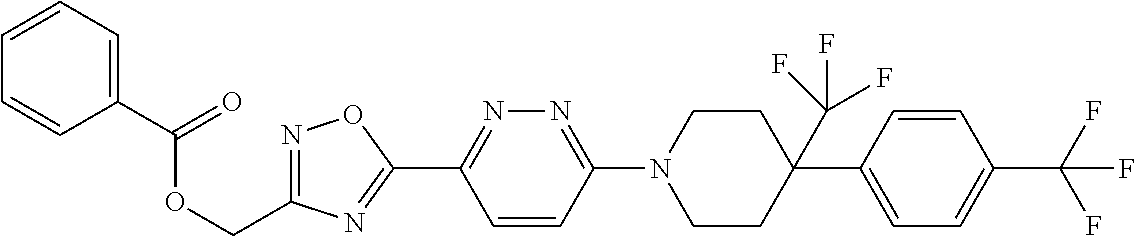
C1(C(=O)OCC2=NOC(C3=NN=C(N4CCC(C5=CC=C(C(F)(F)F)C=C5)(C(F)(F)F)CC4)C=C3)=N2)=CC=CC=C1
